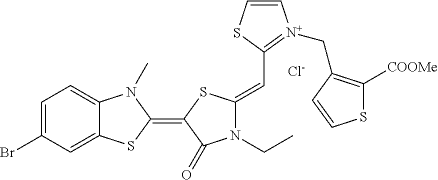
[Cl-].C1=C(Br)C=C2C(=C1)N(C)C(=C1C(=O)N(CC)C(=CC3=[N+](CC4=C([COOMe])SC=C4)C=CS3)S1)S2
